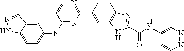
C1=C2C(=CC=C1NC1=NC(C3=CC4=C(C=C3)N=C(C(NC3=CN=NC=C3)=O)N4)=NC=C1)NN=C2
